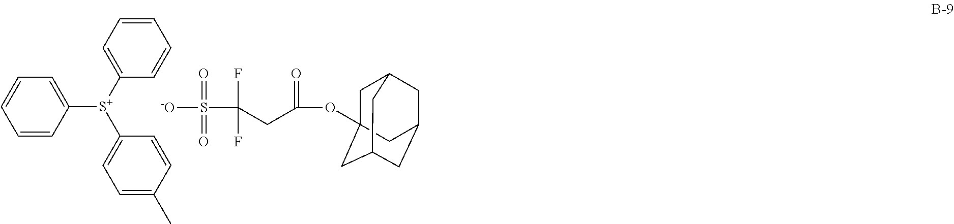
C1=CC([S+](C2=CC=CC=C2)C2=CC=C(C)C=C2)=CC=C1.C1C2(OC(=O)CC(S([-O])(=O)=O)(F)F)CC3CC(CC1C3)C2
